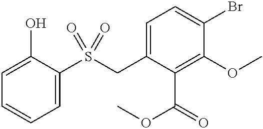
C1=C(O)C(S(CC2=CC=C(Br)C(OC)=C2C(=O)OC)(=O)=O)=CC=C1
